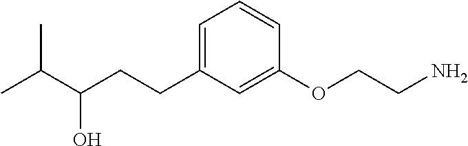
C1=C(CCC(O)C(C)C)C=C(OCCN)C=C1
